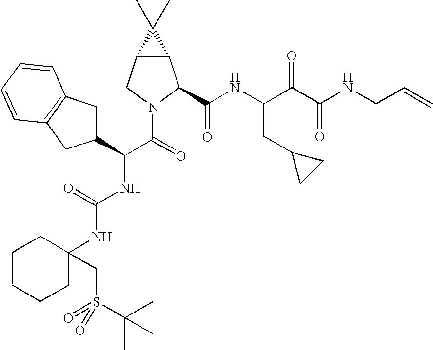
C12C(CN(C(C(NC(=O)NC3(CS(=O)(C(C)(C)C)=O)CCCCC3)C3CC4=C(C3)C=CC=C4)=O)C1C(NC(C(C(NCC=C)=O)=O)CC1CC1)=O)C2(C)C
